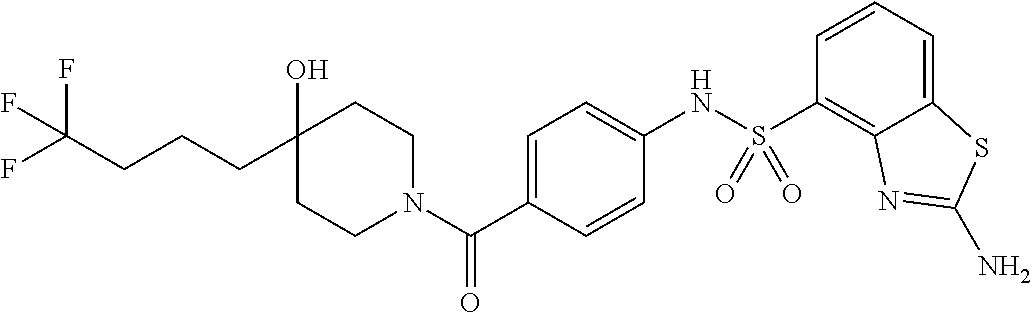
C1CN(C(C2=CC=C(NS(C3=C4C(=CC=C3)SC(N)=N4)(=O)=O)C=C2)=O)CCC1(O)CCCC(F)(F)F
